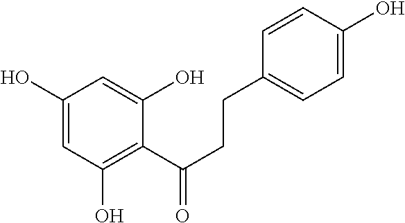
C1(O)=CC(O)=C(C(=O)CCC2=CC=C(O)C=C2)C(O)=C1
